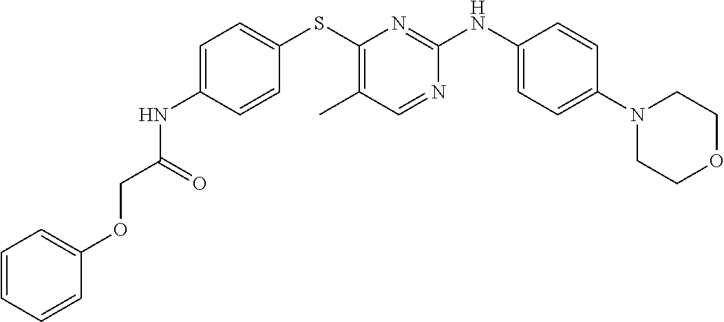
C1=C(NC(=O)COC2=CC=CC=C2)C=CC(SC2=C(C)C=NC(NC3=CC=C(N4CCOCC4)C=C3)=N2)=C1
